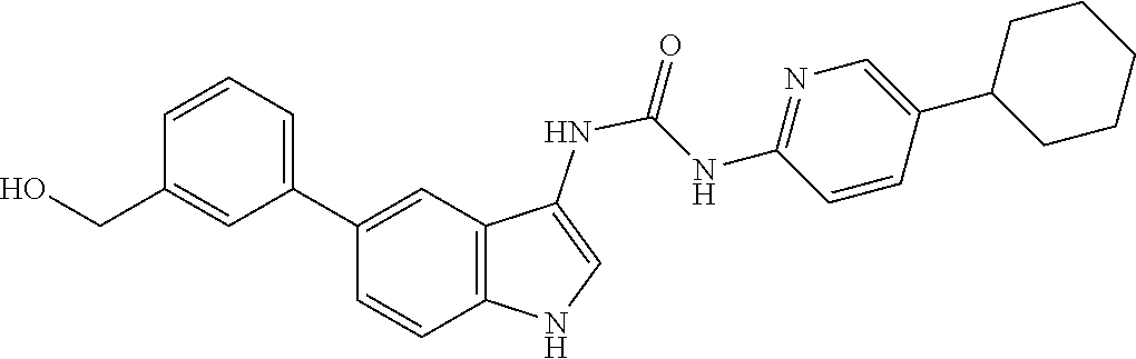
C1=C(C2CCCCC2)C=CC(NC(=O)NC2=CNC3=C2C=C(C2=CC=CC(CO)=C2)C=C3)=N1
